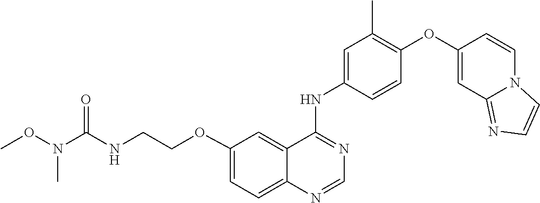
C1=CC(NC2=NC=NC3=CC=C(OCCNC(N(OC)C)=O)C=C23)=CC(C)=C1OC1=CC2=NC=CN2C=C1
